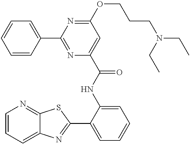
C1=CC=C2C(=N1)SC(C1=CC=CC=C1NC(=O)C1=CC(OCCCN(CC)CC)=NC(C3=CC=CC=C3)=N1)=N2
